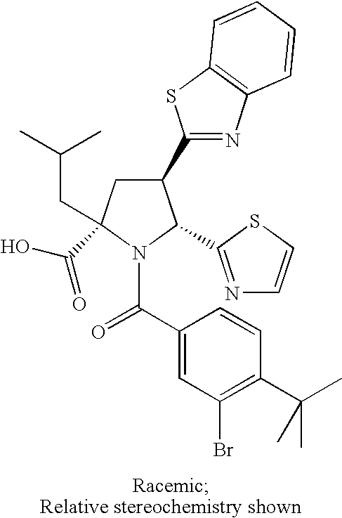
C1(C2=NC3=C(S2)C=CC=C3)CC(CC(C)C)(C(O)=O)N(C(C2=CC(Br)=C(C(C)(C)C)C=C2)=O)C1C1=NC=CS1
